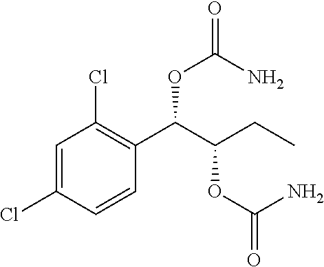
C1=C(Cl)C=CC(C(C(CC)OC(=O)N)OC(N)=O)=C1Cl
